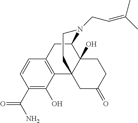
C1(C(=O)N)=C(O)C2=C(C=C1)CC1C3(O)C2(CC(=O)CC3)CCN1CC=C(C)C
